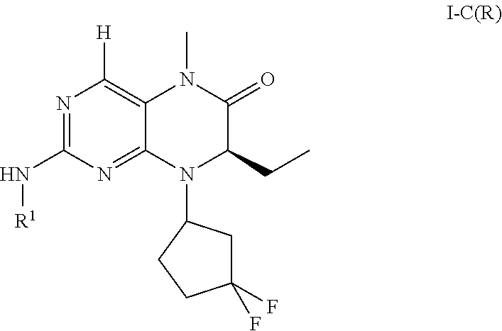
N(C1=NC([H])=C2C(=N1)N(C1CC(F)(F)CC1)C(CC)C(=O)N2C)[R1]
